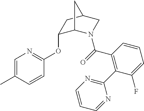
C1=C(C)C=CC(OC2C3N(C(=O)C4=C(C5=NC=CC=N5)C(F)=CC=C4)CC(C2)C3)=N1
